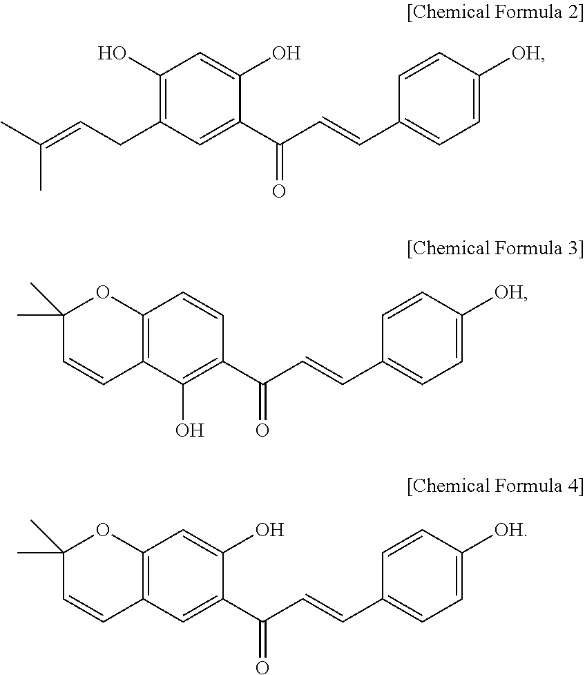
C1(O)=C(CC=C(C)C)C=C(C(C=CC2=CC=C([OH])C=C2)=O)C(O)=C1.C12=C(C(O)=C(C(C=CC3=CC=C([OH])C=C3)=O)C=C1)C=CC(C)(C)O2.C12=C(C=C(C(C=CC3=CC=C([OH])C=C3)=O)C(O)=C1)C=CC(C)(C)O2
